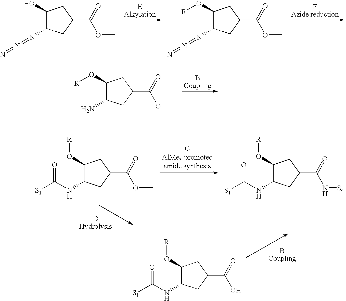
C1(O[R])C(N)CC(C(=O)OC)C1.C1(O)C(N=N=N)CC(C(=O)OC)C1.C1(O[R])C(N=N=N)CC(C(=O)OC)C1.C1(O[R])C(NC(=O)[S1])CC(C(=O)OC)C1.C1(O[R])C(NC(=O)[S1])CC(C(=O)N[S4])C1.C1(O[R])C(NC(=O)[S1])CC(C(=O)O)C1
